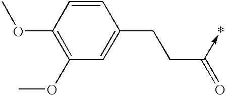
C1=CC(OC)=C(OC)C=C1CCC(=O)->*
